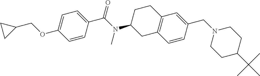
C1=C(OCC2CC2)C=CC(C(N(C2CC3=C(CC2)C=C(CN2CCC(C(C)(C)C)CC2)C=C3)C)=O)=C1
